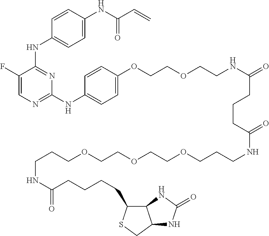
N(C1=NC=C(F)C(NC2=CC=C(NC(C=C)=O)C=C2)=N1)C1=CC=C(OCCOCCNC(CCCC(NCCCOCCOCCOCCCNC(=O)CCCCC2C3C(CS2)NC(=O)N3)=O)=O)C=C1
